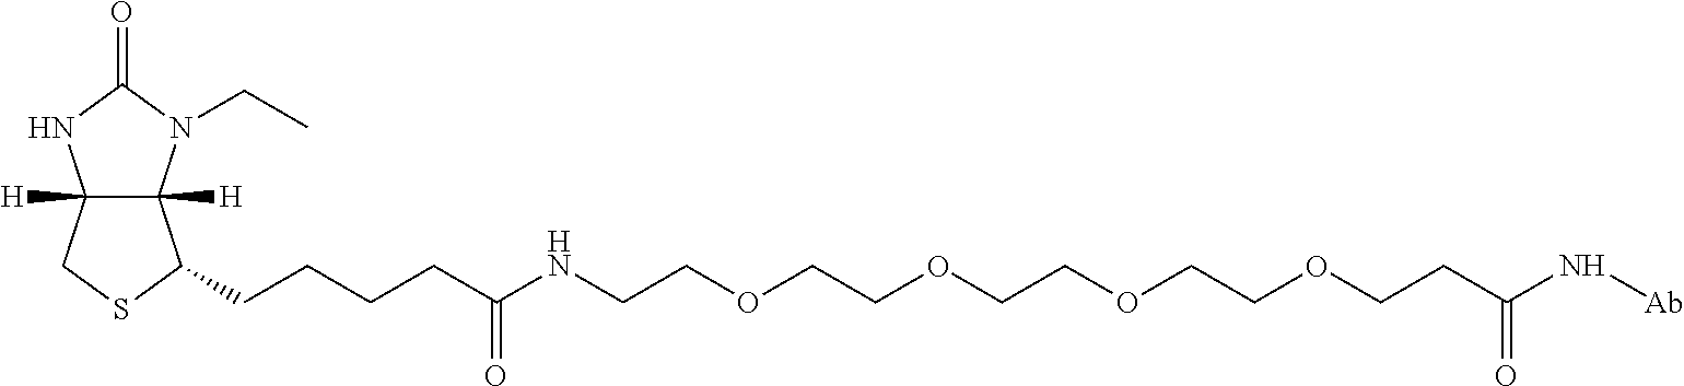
C12([H])C([H])(N(CC)C(=O)N1)C(CCCCC(NCCOCCOCCOCCOCCC(N[Ab])=O)=O)SC2
